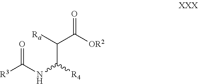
[Ra]C(C([OR2])=O)C([R4])NC([R3])=O
